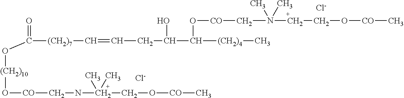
[(CH2)10](OC(=O)[(CH2)7]C=CCC(C([(CH2)4]C)O[CO]CN(CCO[CO]C)(C)C)O)O[CO]CNC(CO[CO]C)(C)C.[Cl-].[Cl-]
